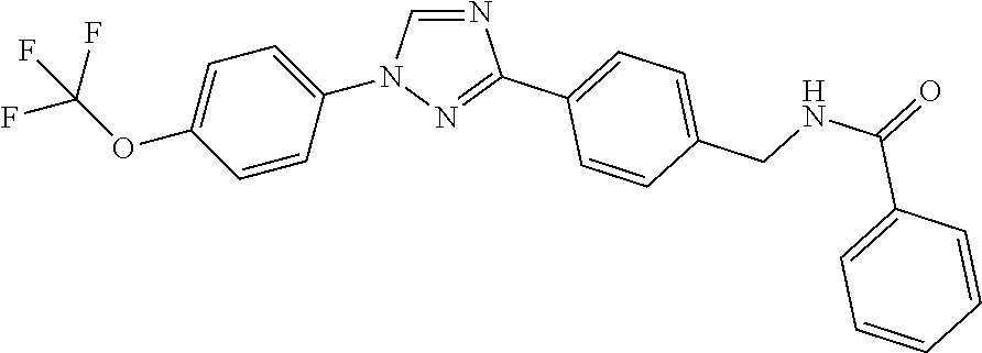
C1=CC(N2C=NC(C3=CC=C(CNC(=O)C4=CC=CC=C4)C=C3)=N2)=CC=C1OC(F)(F)F
